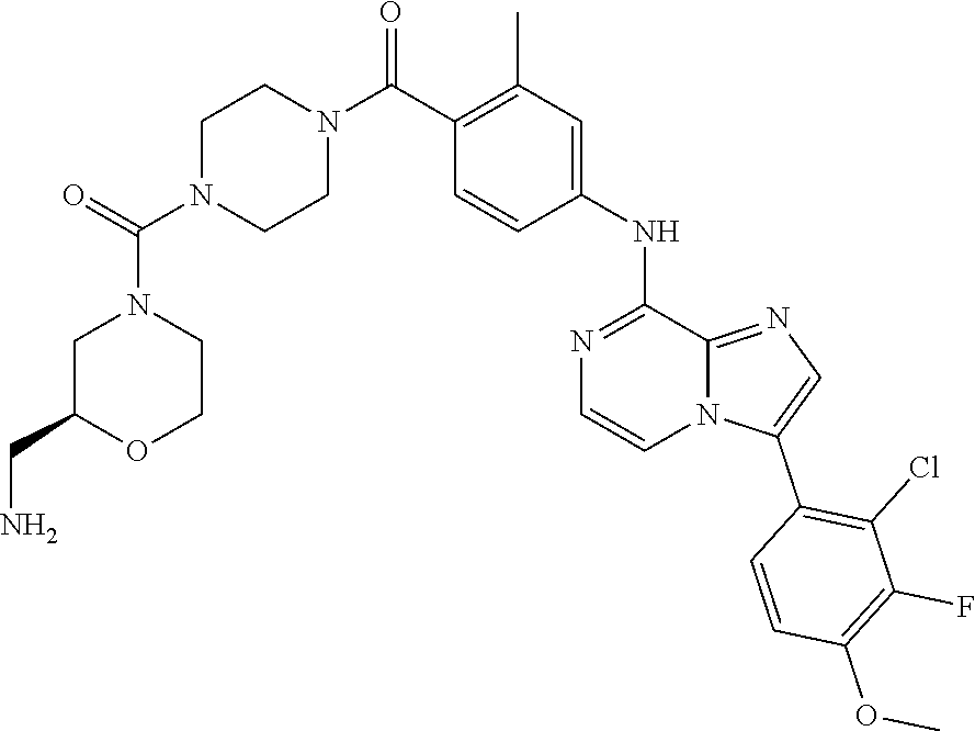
C1(C(N2CCN(C(=O)N3CC(CN)OCC3)CC2)=O)=C(C)C=C(NC2=NC=CN3C2=NC=C3C2=C(Cl)C(F)=C(OC)C=C2)C=C1
